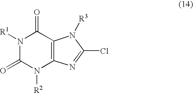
N1([R1])C(=O)N([R2])C2=C(C1=O)N([R3])C(Cl)=N2
